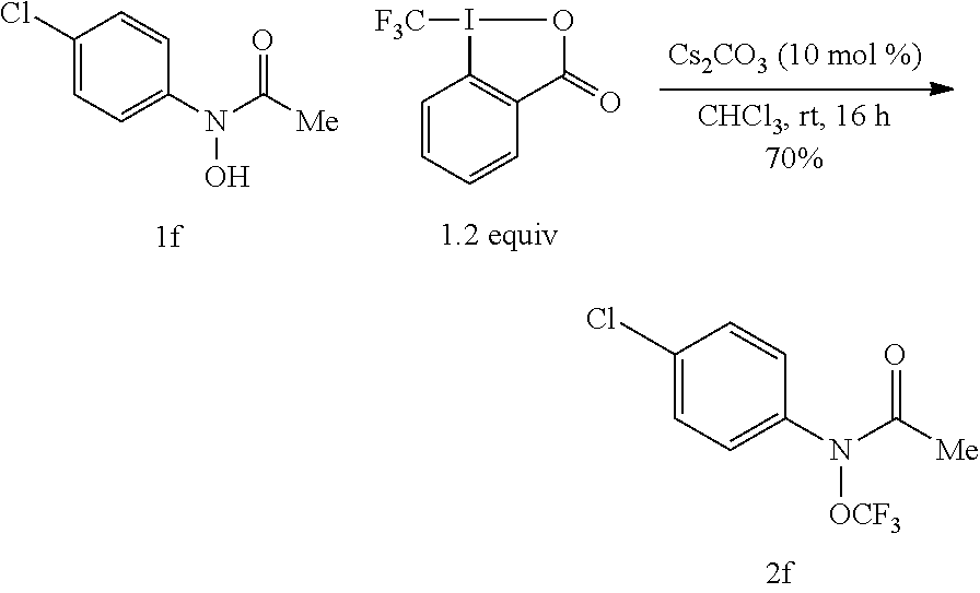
C1=CC=CC2=C1I([F3C])OC2=O.C1=C(N(O)C([Me])=O)C=CC(Cl)=C1.C1=C(N([OCF3])C([Me])=O)C=CC(Cl)=C1
